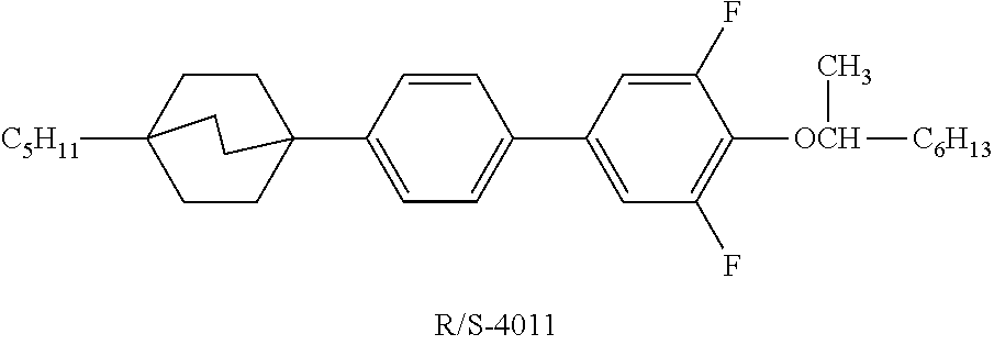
C1CC2(C3=CC=C(C4=CC(F)=C([OCH]([C6H13])C)C(F)=C4)C=C3)CCC1([C5H11])CC2
